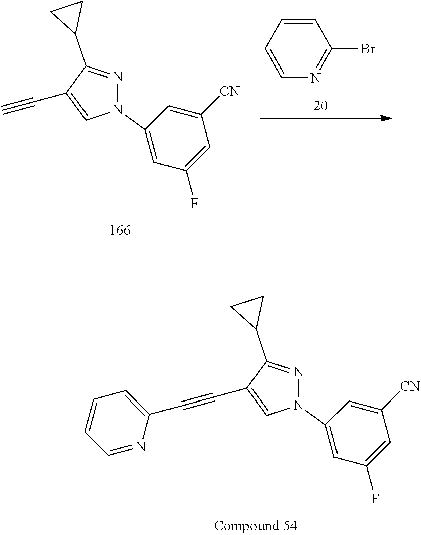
C1=CN=C(Br)C=C1.N1(C2=CC(F)=CC([CN])=C2)N=C(C2CC2)C(C#C)=C1.N1(C2=CC(F)=CC([CN])=C2)N=C(C2CC2)C(C#CC2=CC=CC=N2)=C1
